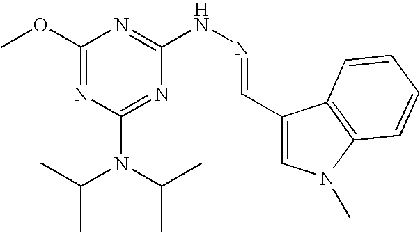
C1(OC)=NC(N(C(C)C)C(C)C)=NC(NN=CC2=CN(C)C3=C2C=CC=C3)=N1
